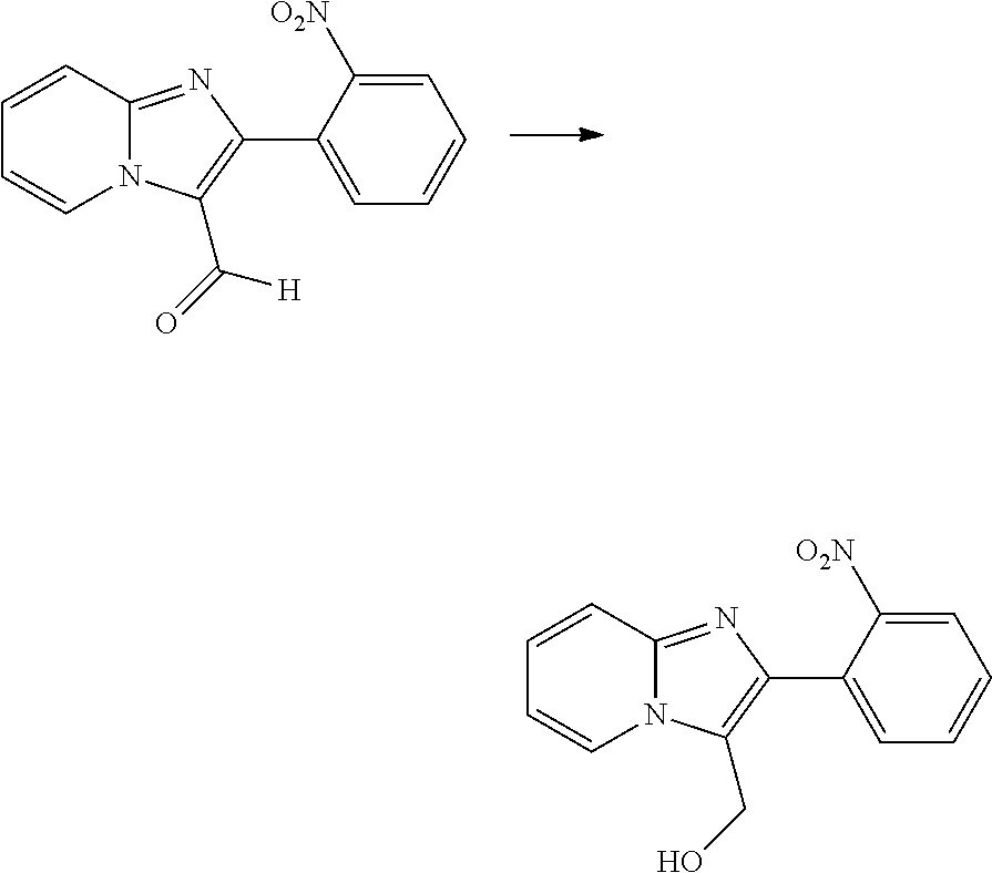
C12=NC(C3=CC=CC=C3[O2N])=C(C([H])=O)N1C=CC=C2.C12=NC(C3=CC=CC=C3[O2N])=C(CO)N1C=CC=C2
